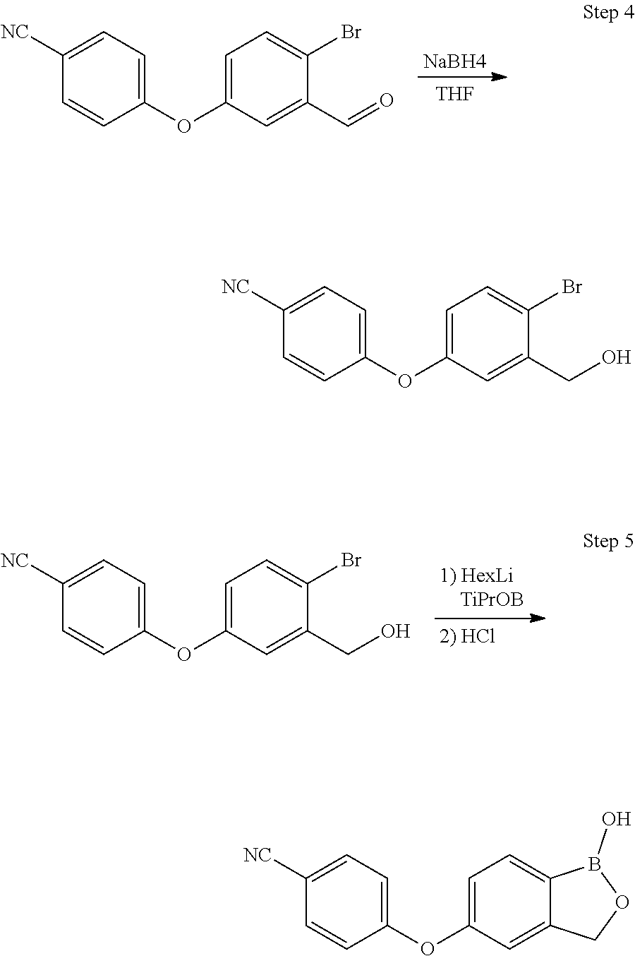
[THF].[NaBH4].C1=C(OC2=CC=C([NC])C=C2)C=C(C=O)C(Br)=C1.C1=C(OC2=CC=C([NC])C=C2)C=C(CO)C(Br)=C1.C1=C(OC2=CC=C([NC])C=C2)C=C(CO)C(Br)=C1.C1=C(OC2=CC=C([NC])C=C2)C=C2C(=C1)B(O)OC2
